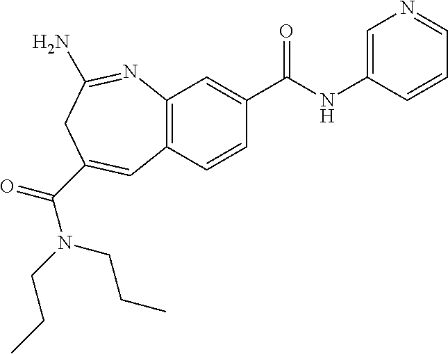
C12=C(C=CC(C(NC3=CN=CC=C3)=O)=C1)C=C(C(N(CCC)CCC)=O)CC(N)=N2
